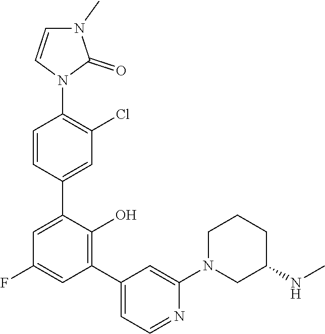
C1=C(C2=CC(Cl)=C(N3C(=O)N(C)C=C3)C=C2)C(O)=C(C2=CC=NC(N3CC(NC)CCC3)=C2)C=C1F
